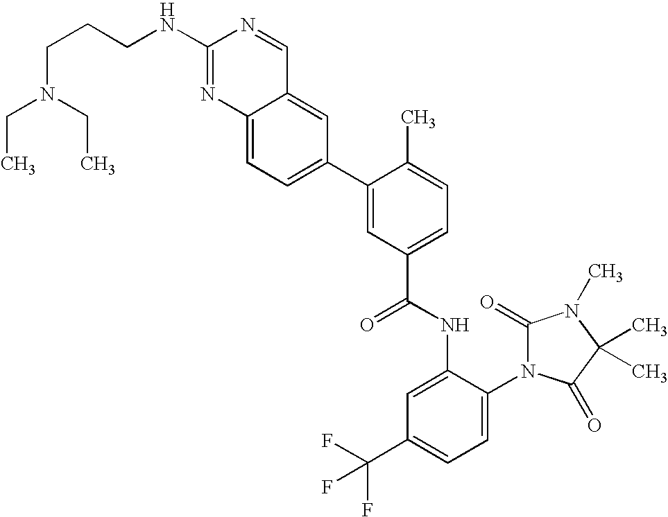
C12=CC=C(C3=CC(C(NC4=CC(C(F)(F)F)=CC=C4N4C(=O)N(C)C(C)(C)C4=O)=O)=CC=C3C)C=C1C=NC(NCCCN(CC)CC)=N2
